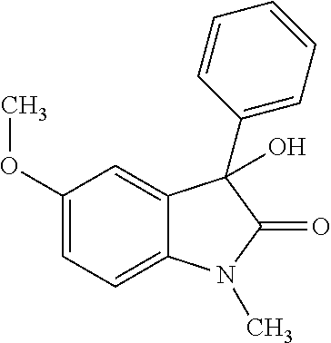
C1(OC)=CC=C2C(=C1)C(C1=CC=CC=C1)(O)C(=O)N2C
